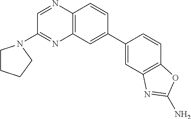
C1=C(C2=CC3=C(N=CC(N4CCCC4)=N3)C=C2)C=CC2=C1N=C(N)O2
